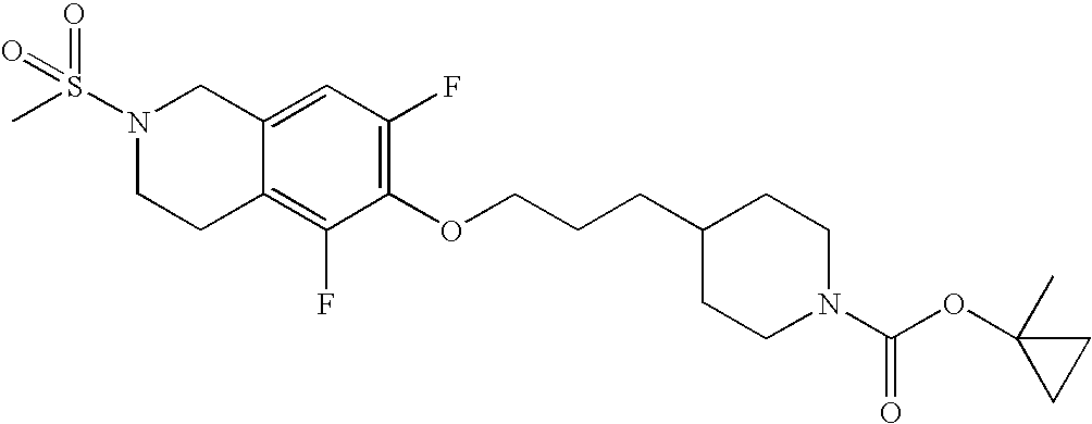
C12=CC(F)=C(OCCCC3CCN(C(OC4(C)CC4)=O)CC3)C(F)=C1CCN(S(C)(=O)=O)C2
